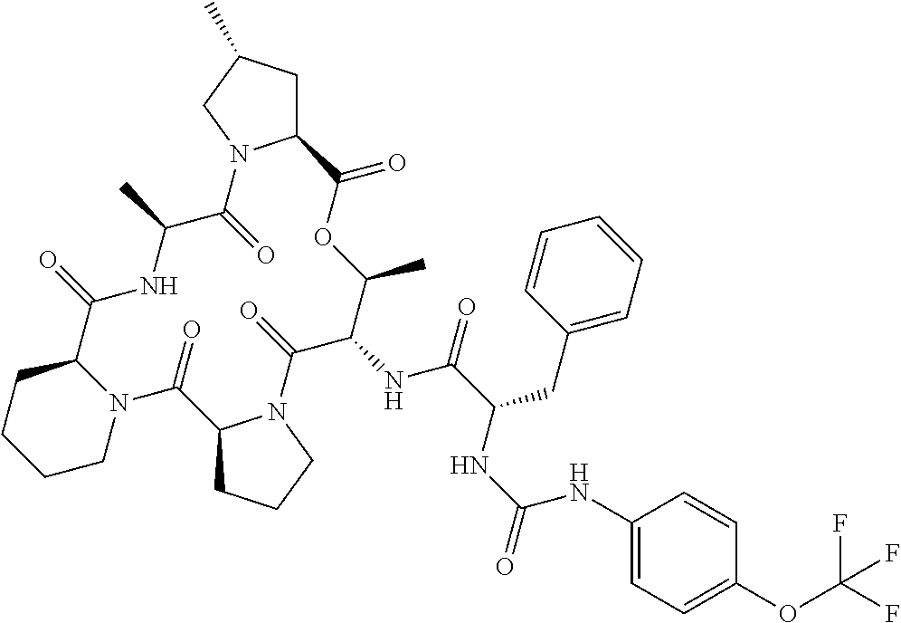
C12CC(C)CN1C(=O)C(C)NC(=O)C1CCCCN1C(=O)C1CCCN1C(=O)C(NC(=O)C(CC1=CC=CC=C1)NC(=O)NC1=CC=C(OC(F)(F)F)C=C1)C(C)OC2=O
